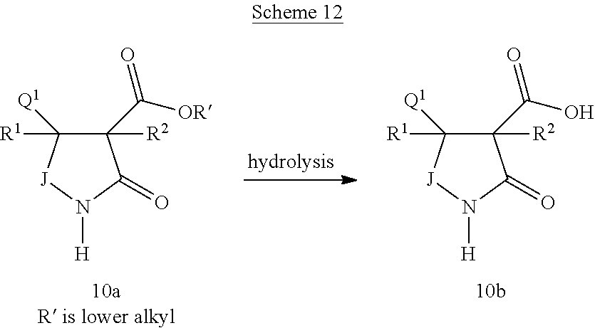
C1(C([OR])=O)([R2])C([R1])([Q1])[J]N([H])C1=O.C1(C(O)=O)([R2])C([R1])([Q1])[J]N([H])C1=O
